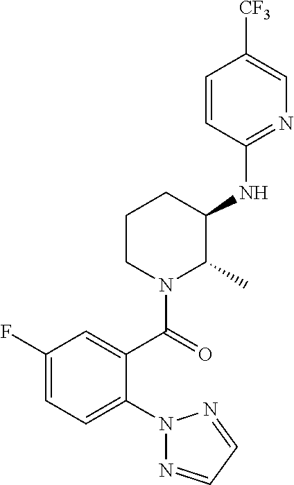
C1(F)=CC=C(N2N=CC=N2)C(C(=O)N2C(C)C(NC3=NC=C([CF3])C=C3)CCC2)=C1
